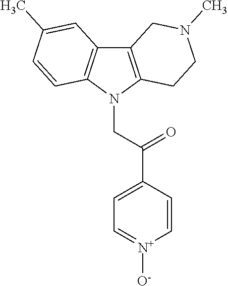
C12=C(N(CC(C3=CC=[N+]([O-])C=C3)=O)C3=C1C=C(C)C=C3)CCN(C)C2
